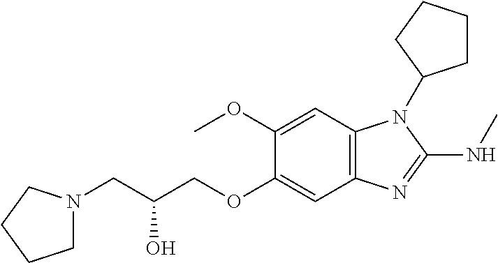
C1(OC)=CC2=C(C=C1OCC(CN1CCCC1)O)N=C(NC)N2C1CCCC1
